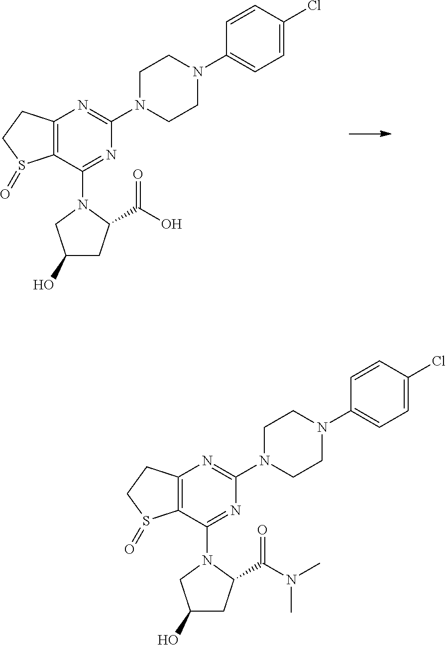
C12=C(C(N3C(C(O)=O)CC(O)C3)=NC(N3CCN(C4=CC=C(Cl)C=C4)CC3)=N1)S(=O)CC2.C12=C(C(N3C(C(N(C)C)=O)CC(O)C3)=NC(N3CCN(C4=CC=C(Cl)C=C4)CC3)=N1)S(=O)CC2
